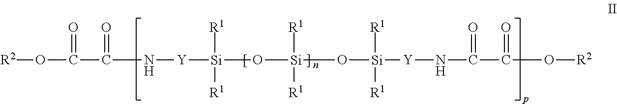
N([Y][Si](O[Si](O[Si]([Y]NC(C(O[R2])=O)=O)([R1])[R1])([R1])[R1])([R1])[R1])C(C(O[R2])=O)=O
